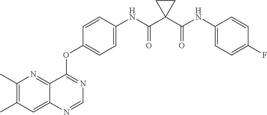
C12=NC(C)=C(C)C=C1N=CN=C2OC1=CC=C(NC(C2(C(NC3=CC=C(F)C=C3)=O)CC2)=O)C=C1
